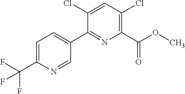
C(C1=CC=C(C2=NC(C(OC)=O)=C(Cl)C=C2Cl)C=N1)(F)(F)F
